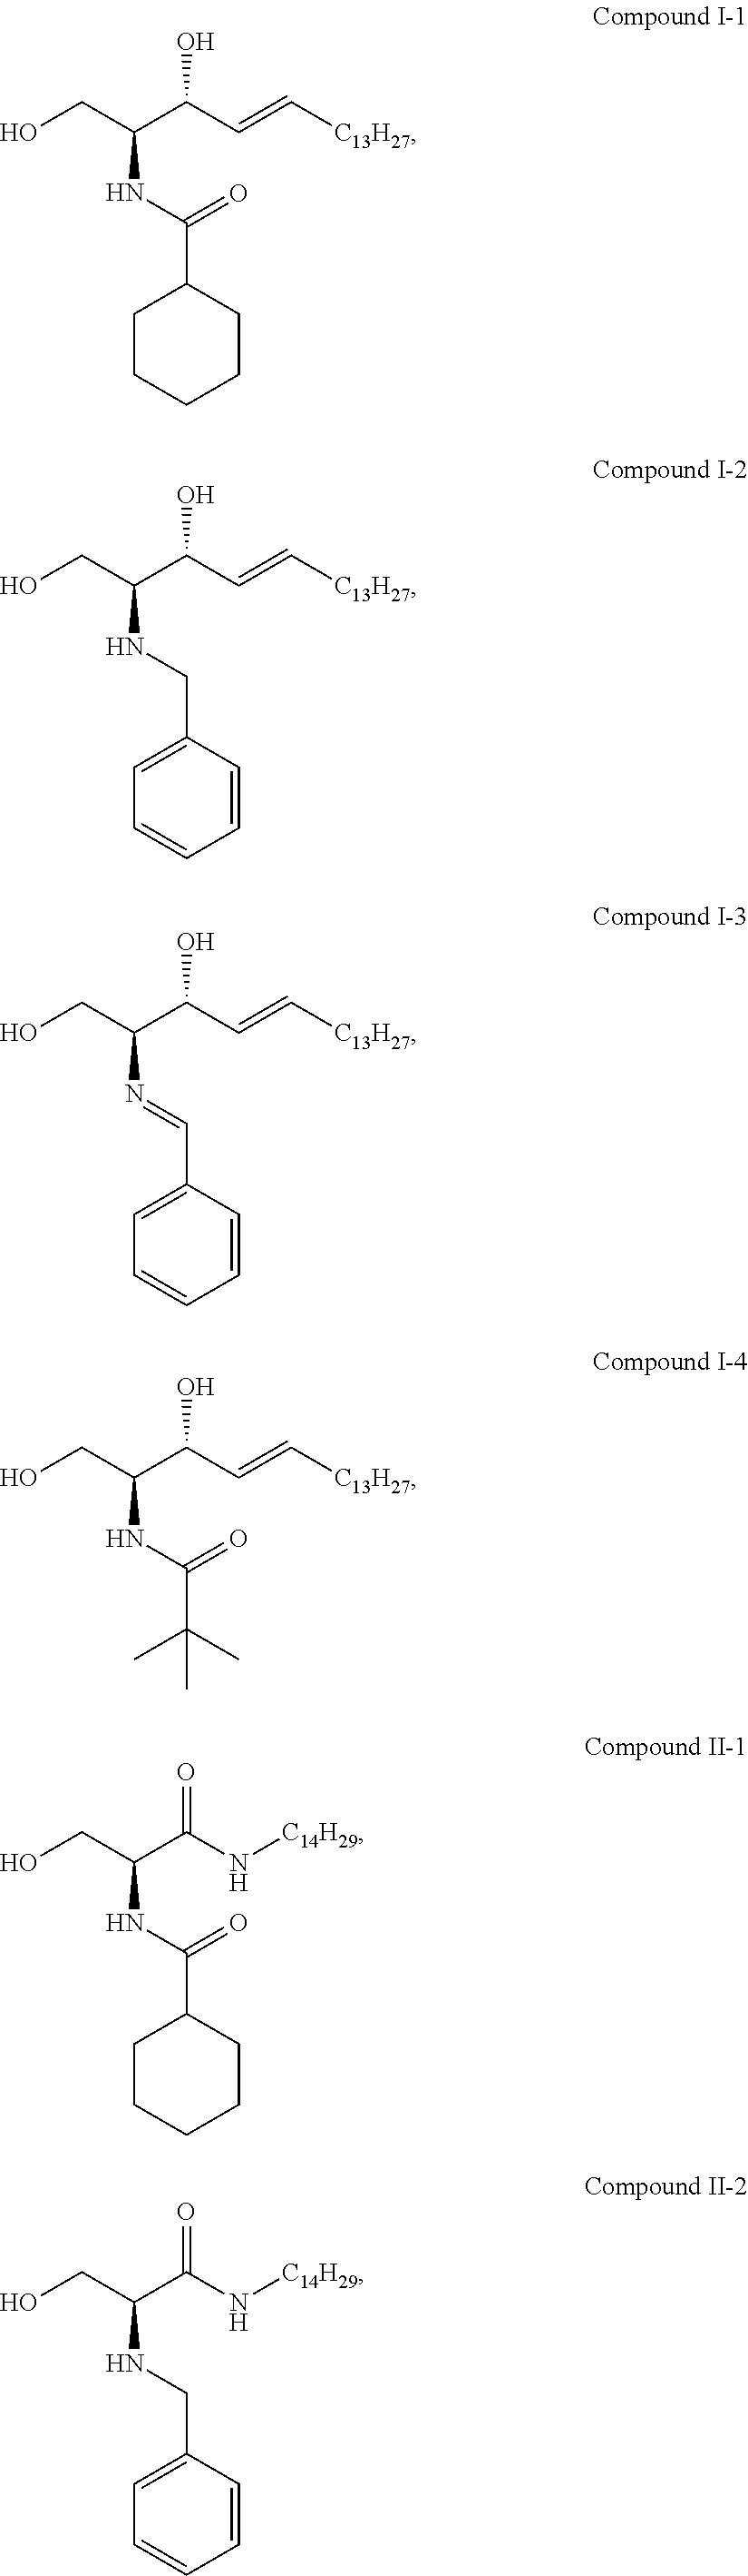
C1CCCCC1C(NC(CO)C(C=C[C13H27])O)=O.C1=C(CNC(CO)C(C=C[C13H27])O)C=CC=C1.C1=C(C=NC(CO)C(C=C[C13H27])O)C=CC=C1.CC(C)(C(NC(CO)C(C=C[C13H27])O)=O)C.C1C(C(NC(CO)C(N[C14H29])=O)=O)CCCC1.C1=C(CNC(CO)C(N[C14H29])=O)C=CC=C1
